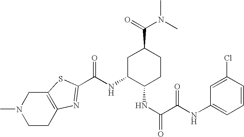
CN1CCC2=C(C1)SC(C(NC1C(NC(C(NC3=CC=CC(Cl)=C3)=O)=O)CCC(C(=O)N(C)C)C1)=O)=N2
